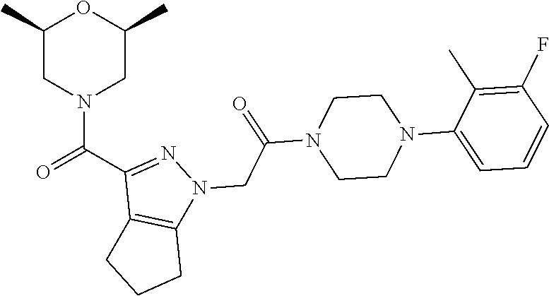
C1(C)CN(C(=O)C2=NN(CC(N3CCN(C4=CC=CC(F)=C4C)CC3)=O)C3=C2CCC3)CC(C)O1
